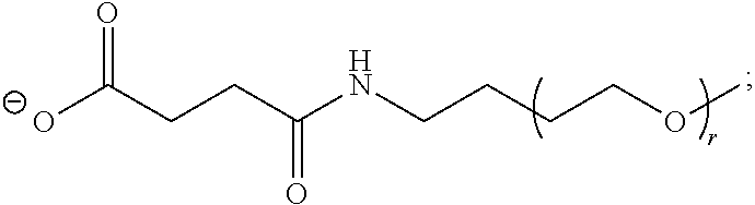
C(CCCNC(CCC([O-])=O)=O)OC
